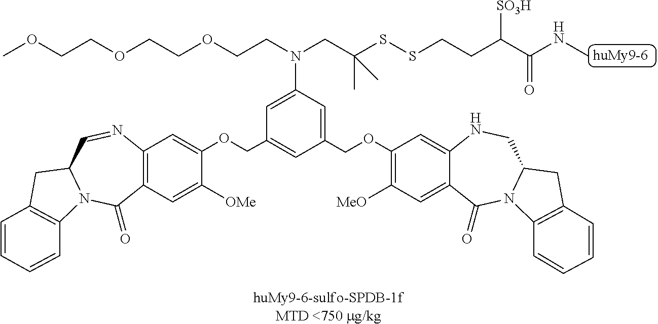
C12=C(C=C([OMe])C(OCC3=CC(COC4=C([MeO])C=C5C(=C4)NCC4N(C5=O)C5=C(C4)C=CC=C5)=CC(N(CCOCCOCCOC)CC(SSCCC(C(NC)=O)[SO3H])(C)C)=C3)=C1)C(=O)N1C(C=N2)CC2=C1C=CC=C2
